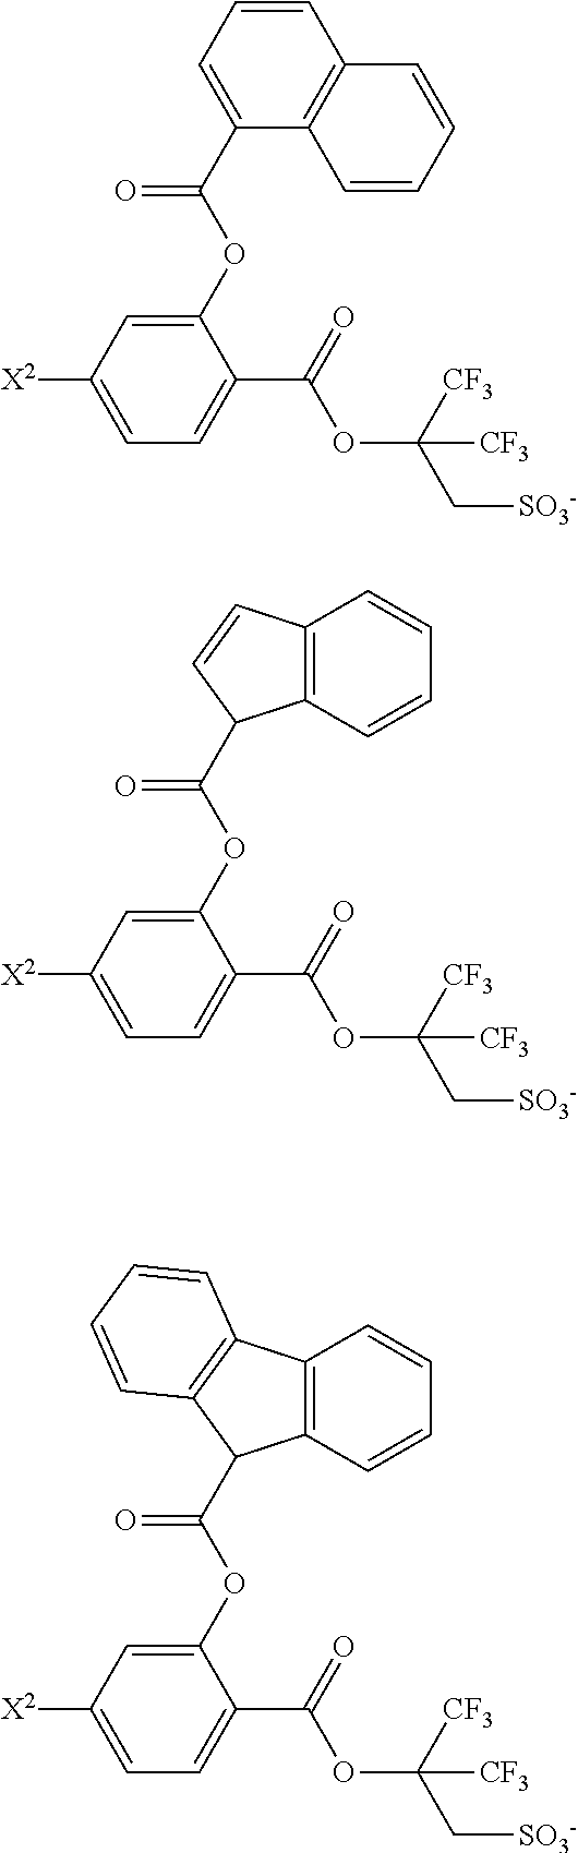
C1([X2])=CC=C(C(=O)OC(C[SO3-])([CF3])[CF3])C(OC(=O)C2=CC=CC3=C2C=CC=C3)=C1.C1([X2])=CC=C(C(=O)OC(C[SO3-])([CF3])[CF3])C(OC(=O)C2C3=C(C=CC=C3)C=C2)=C1.C1([X2])=CC=C(C(=O)OC(C[SO3-])([CF3])[CF3])C(OC(=O)C2C3=C(C=CC=C3)C3=C2C=CC=C3)=C1
